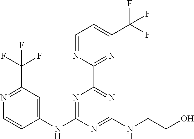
C1(NC2=NC(C3=NC(C(F)(F)F)=CC=N3)=NC(NC(CO)C)=N2)=CC(C(F)(F)F)=NC=C1
